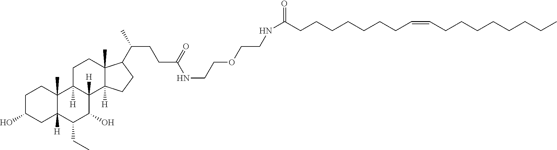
C1C(O)CC2([H])C(C)(C1)C1([H])C([H])(C(O)C2CC)C2([H])C(C)(CC1)C(C(CCC(=O)NCCOCCNC(CCCCCCCC=CCCCCCCCC)=O)C)CC2
